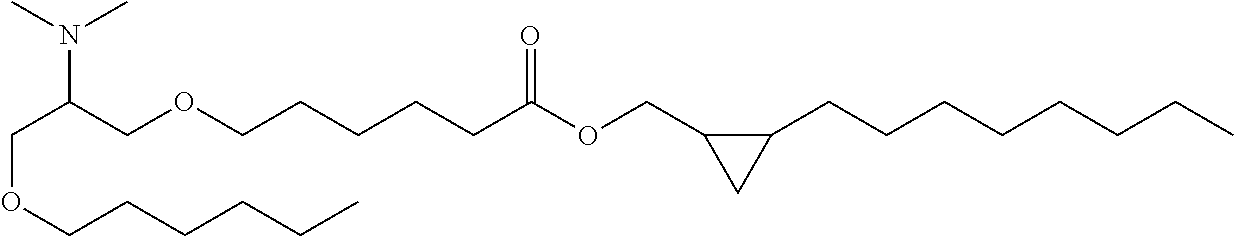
C(C(COCCCCCC(OCC1C(CCCCCCCC)C1)=O)N(C)C)OCCCCCC
